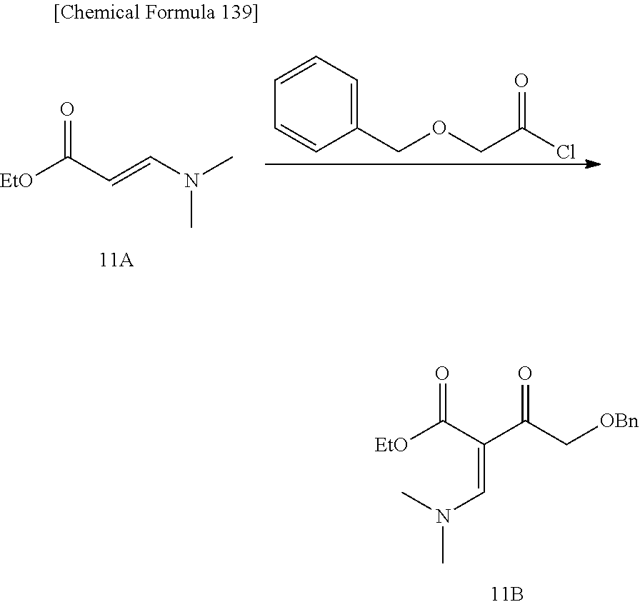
[EtO]C(C(C(C[OBn])=O)=CN(C)C)=O.C1=CC=C(COCC(Cl)=O)C=C1.[EtO]C(C=CN(C)C)=O
